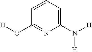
C1=CC=C(N([H])[H])N=C1O[H]
